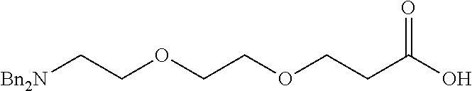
[Bn2N]CCOCCOCCC(O)=O
